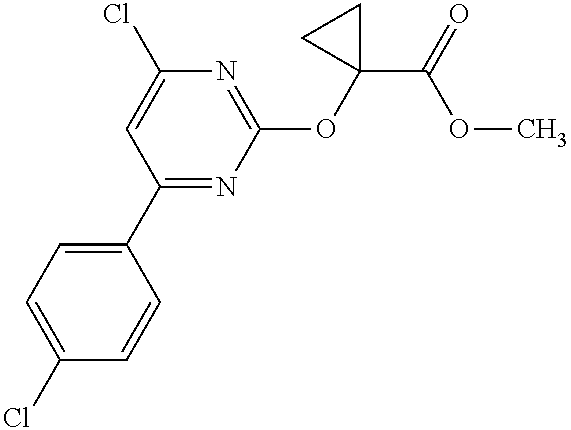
C1=C(Cl)C=CC(C2=NC(OC3(C(=O)OC)CC3)=NC(Cl)=C2)=C1
